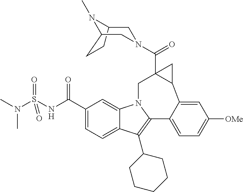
C1(C(NS(N(C)C)(=O)=O)=O)=CC=C2C(=C1)N1C(=C2C2CCCCC2)C2=CC=C([OMe])C=C2C2CC2(C(N2CC3N(C)C(CC3)C2)=O)C1
